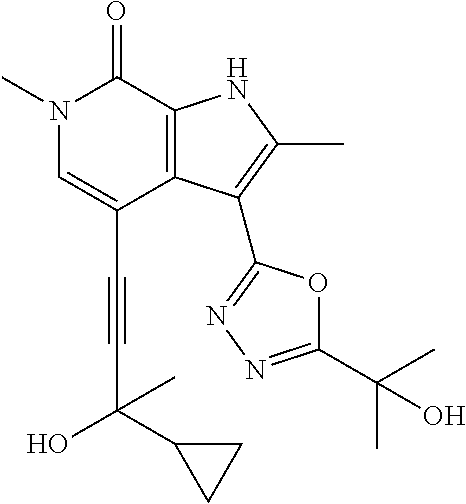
C(C1=CN(C)C(=O)C2=C1C(C1=NN=C(C(C)(C)O)O1)=C(C)N2)#CC(O)(C1CC1)C
